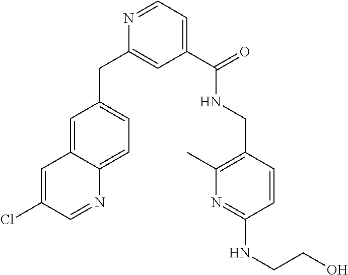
C1=C2C(=CC=C1CC1=CC(C(NCC3=C(C)N=C(NCCO)C=C3)=O)=CC=N1)N=CC(Cl)=C2
